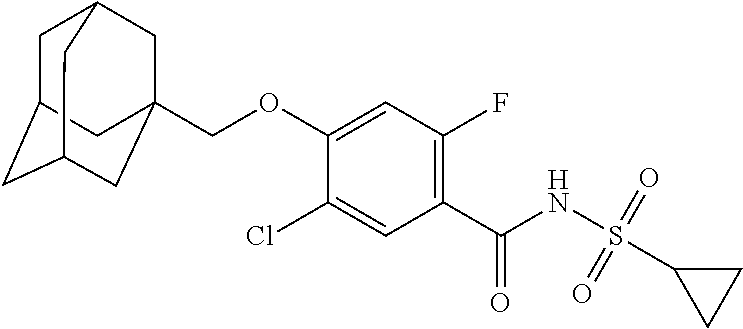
C1(Cl)=CC(C(NS(C2CC2)(=O)=O)=O)=C(F)C=C1OCC12CC3CC(CC(C1)C3)C2
